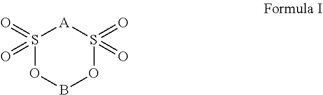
S1(=O)(=O)OBOS(=O)(=O)[A]1
